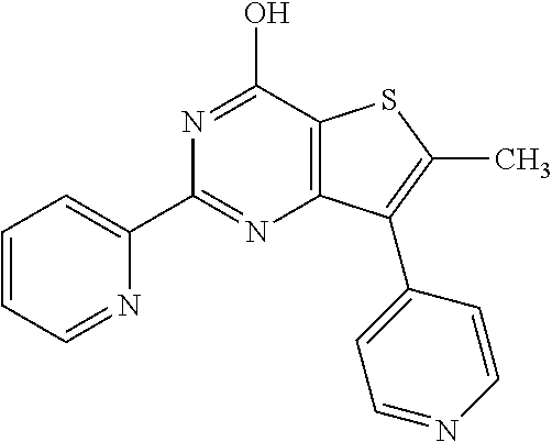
C1(C2=CC=CC=N2)=NC2=C(C(O)=N1)SC(C)=C2C1=CC=NC=C1
